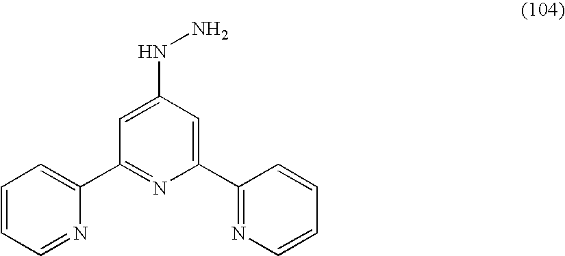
C1=C(NN)C=C(C2=NC=CC=C2)N=C1C1=CC=CC=N1
